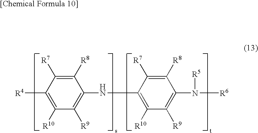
C1([R8])=C([R7])C([R4])=C([R10])C([R9])=C1NC1=C([R10])C([R9])=C(N([R5])[R6])C([R8])=C1[R7]
